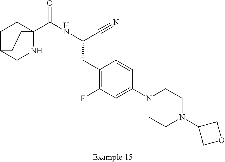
C1(CC(C#N)NC(C23NCC(CC2)CC3)=O)=C(F)C=C(N2CCN(C3COC3)CC2)C=C1
